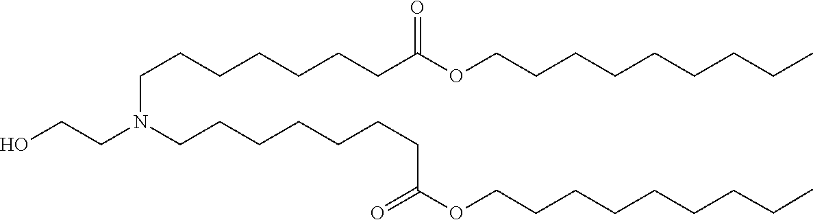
C(CCCC)CCCCOC(CCCCCCCN(CCO)CCCCCCCC(OCCCCCCCCC)=O)=O
